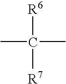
CC(C)([R6])[R7]
